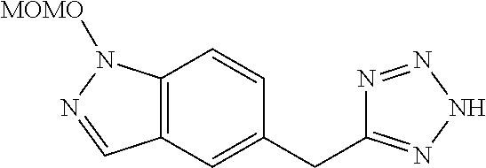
C12=C(C=C(CC3=NNN=N3)C=C1)C=NN2[MOMO]
